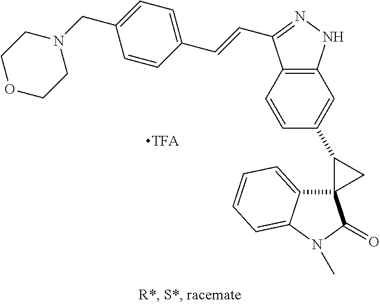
C12=C(C=C(C3C4(C3)C3=CC=CC=C3N(C)C4=O)C=C1)NN=C2C=CC1=CC=C(CN2CCOCC2)C=C1
